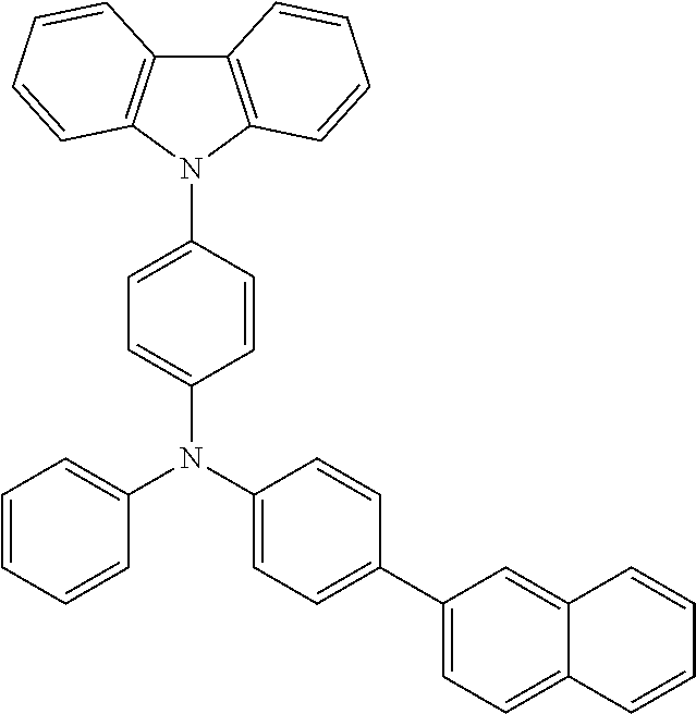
C12=C(N(C3=CC=C(N(C4=CC=C(C5=CC=C6C(=C5)C=CC=C6)C=C4)C4=CC=CC=C4)C=C3)C3=C1C=CC=C3)C=CC=C2
